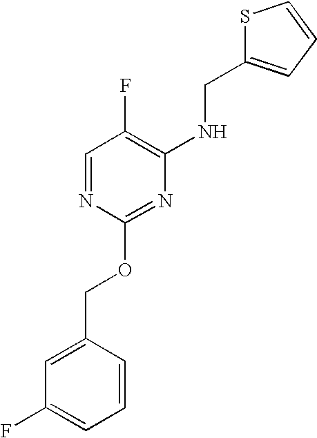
C1=CC(COC2=NC(NCC3=CC=CS3)=C(F)C=N2)=CC(F)=C1
